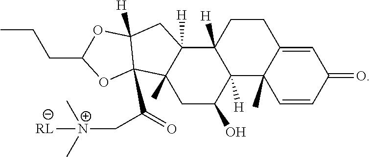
C1=C2C(C)(C=CC1=O)C1([H])C([H])(CC2)C2([H])C(C)(CC1O)C1(C(C[N+](C)(C)[RL])=O)C([H])(C2)OC(CCC)O1
